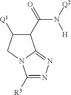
C1([R3])=NN=C2N1CC([Q1])C2C(N([H])[Q2])=O
